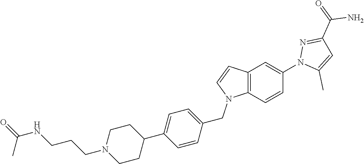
C12=C(C=CC(N3C(C)=CC(C(N)=O)=N3)=C1)N(CC1=CC=C(C3CCN(CCCNC(=O)C)CC3)C=C1)C=C2
